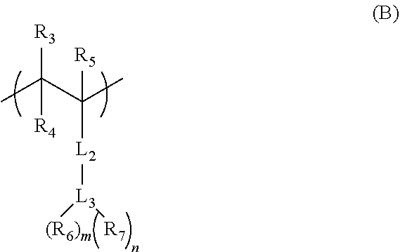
CC(C(C)([R5])[L2][L3]([(R6)m])[R7])([R3])[R4]
